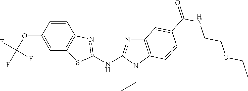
O(C1=CC2=C(C=C1)N=C(NC1=NC3=C(N1CC)C=CC(C(NCCOCC)=O)=C3)S2)C(F)(F)F
